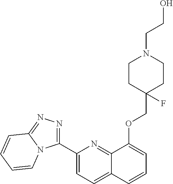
C1(C2=NN=C3N2C=CC=C3)=CC=C2C(=N1)C(OCC1(F)CCN(CCO)CC1)=CC=C2
